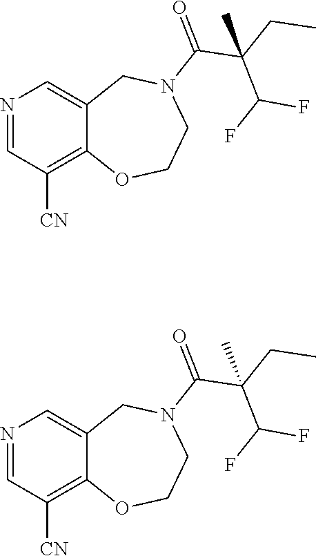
C(C(C(F)F)(C)CC)(N1CC2=CN=CC([CN])=C2OCC1)=O.C(C(C(F)F)(CC)C)(N1CC2=CN=CC([CN])=C2OCC1)=O
